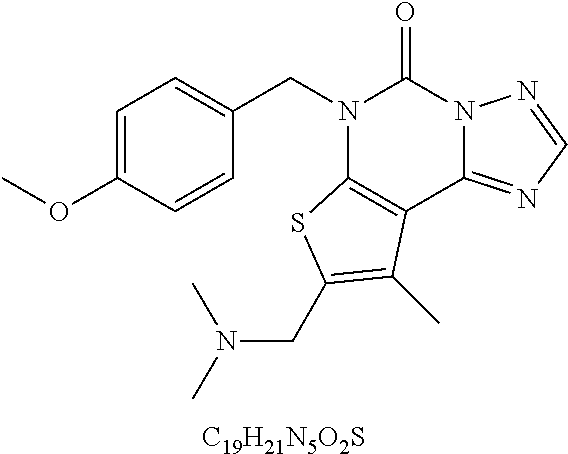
[C19H21N5O2S].C1=C(OC)C=CC(CN2C3=C(C4=NC=NN4C2=O)C(C)=C(CN(C)C)S3)=C1
